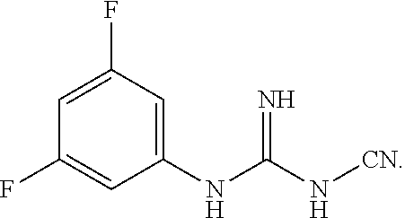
C1(NC(N[CN])=N)=CC(F)=CC(F)=C1
